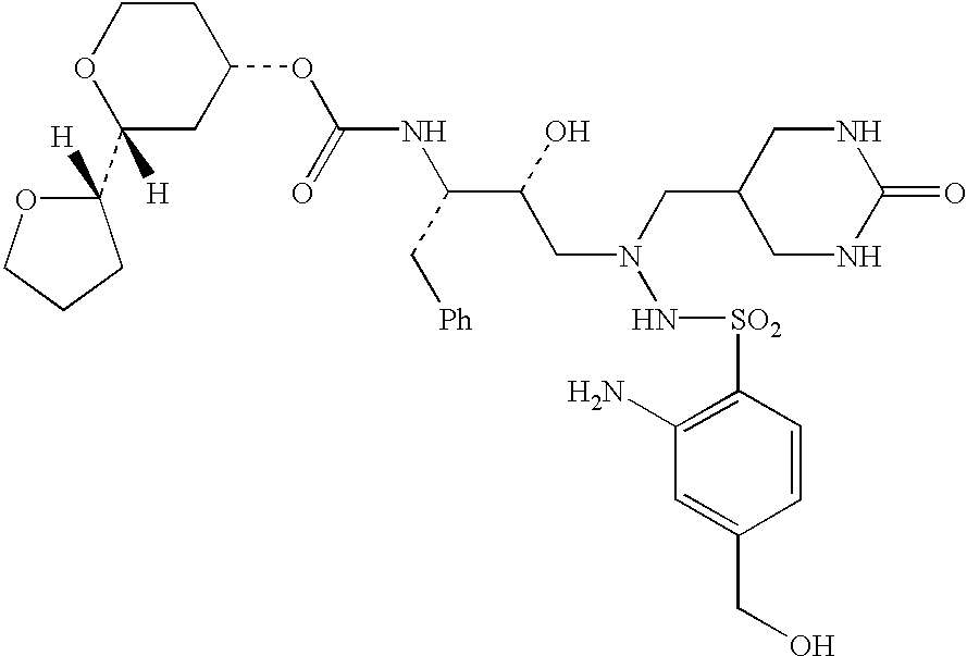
O(C(NC(C(CN(CC1CNC(=O)NC1)N[SO2]C1=C(N)C=C(CO)C=C1)O)C[Ph])=O)C1CCOC(C2([H])OCCC2)([H])C1
